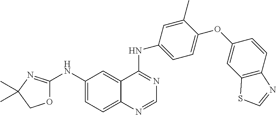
O1C(NC2=CC=C3C(=C2)C(NC2=CC=C(OC4=CC5=C(C=C4)N=CS5)C(C)=C2)=NC=N3)=NC(C)(C)C1
